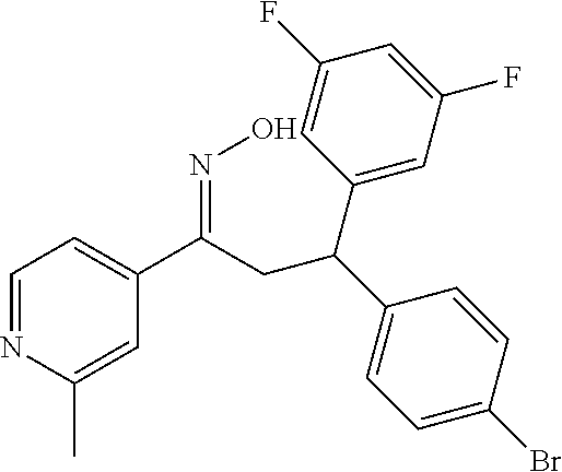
C1=NC(C)=CC(C(CC(C2=CC=C(Br)C=C2)C2=CC(F)=CC(F)=C2)=NO)=C1
